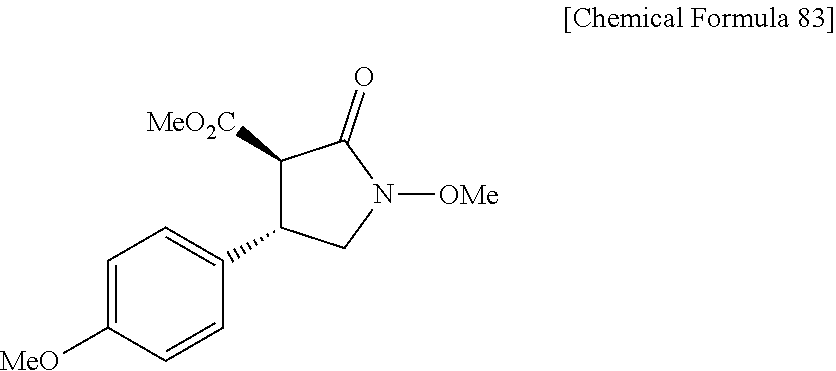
C1=C([MeO])C=CC(C2C([MeO2C])C(=O)N([OMe])C2)=C1
